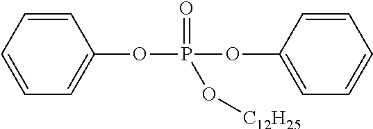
C1=CC(OP(OC2=CC=CC=C2)(O[C12H25])=O)=CC=C1
